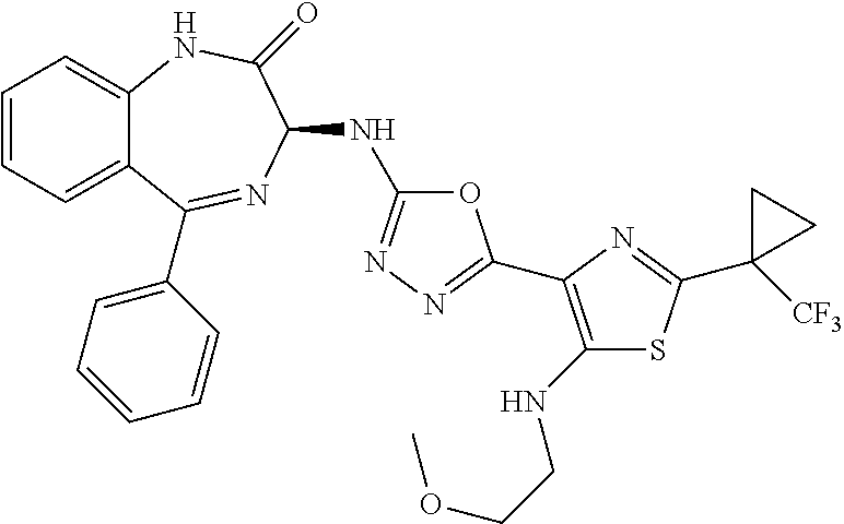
C1=CC=C2C(=C1)NC(=O)C(NC1=NN=C(C3=C(NCCOC)SC(C4([CF3])CC4)=N3)O1)N=C2C1=CC=CC=C1
